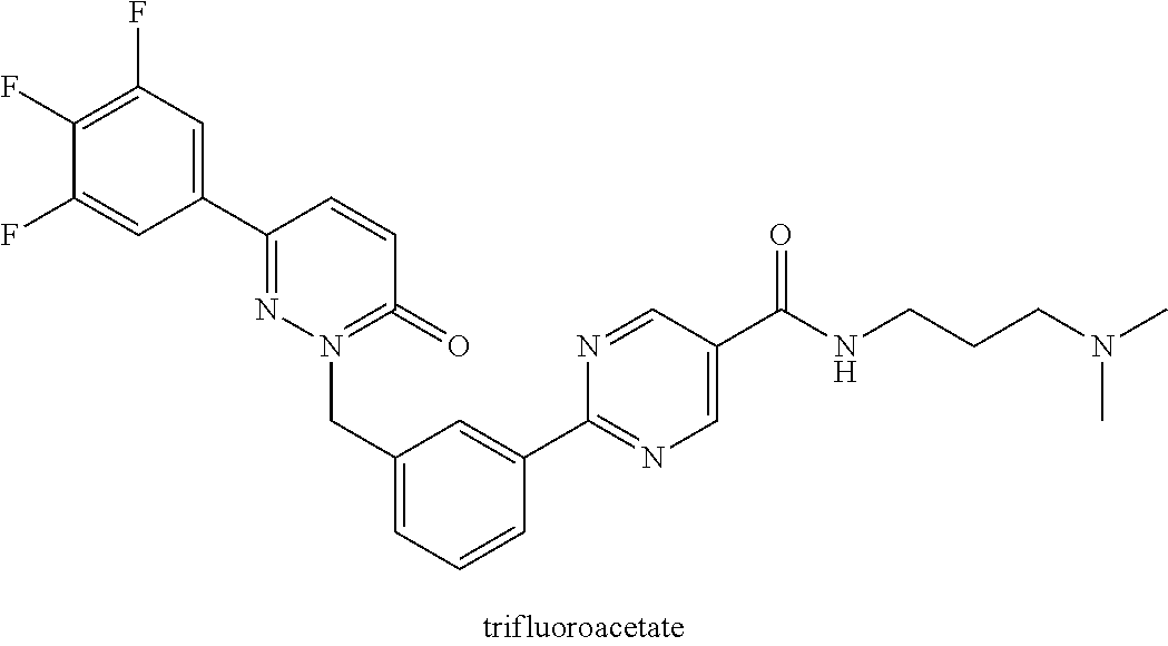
C1(C2=NN(CC3=CC=CC(C4=NC=C(C(NCCCN(C)C)=O)C=N4)=C3)=C(=O)C=C2)=CC(F)=C(F)C(F)=C1
